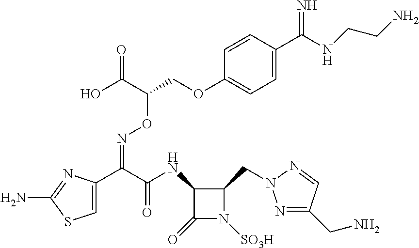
C1(C(C(NC2C(CN3N=C(CN)C=N3)N([SO3H])C2=O)=O)=NOC(COC2=CC=C(C(NCCN)=N)C=C2)C(O)=O)=CSC(N)=N1
